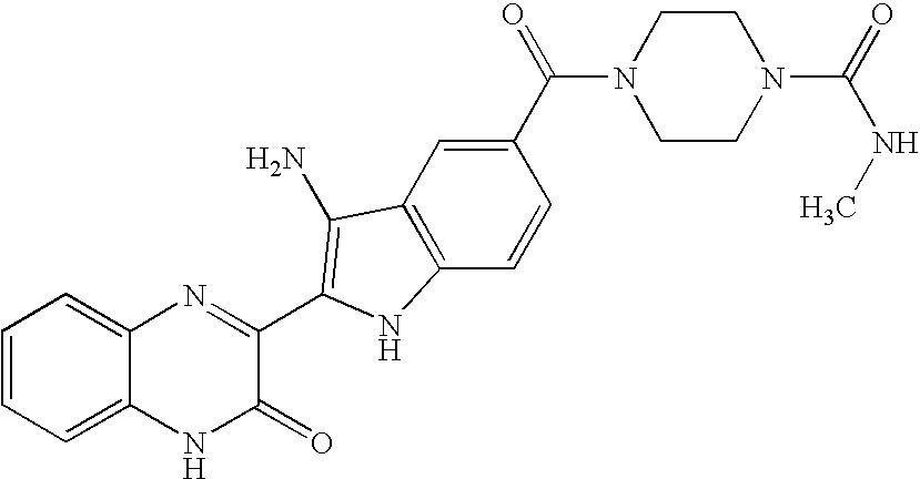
C1=C2C(=CC=C1)N=C(C1=C(N)C3=C(C=CC(C(=O)N4CCN(C(=O)NC)CC4)=C3)N1)C(=O)N2
